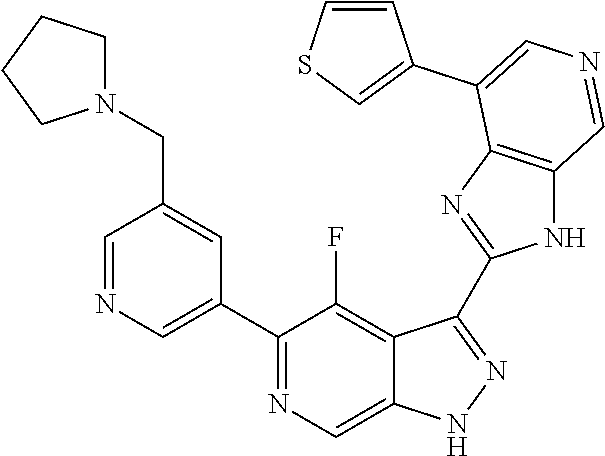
C1(C2=CN=CC(CN3CCCC3)=C2)=NC=C2C(=C1F)C(C1=NC3=C(N1)C=NC=C3C1=CSC=C1)=NN2
